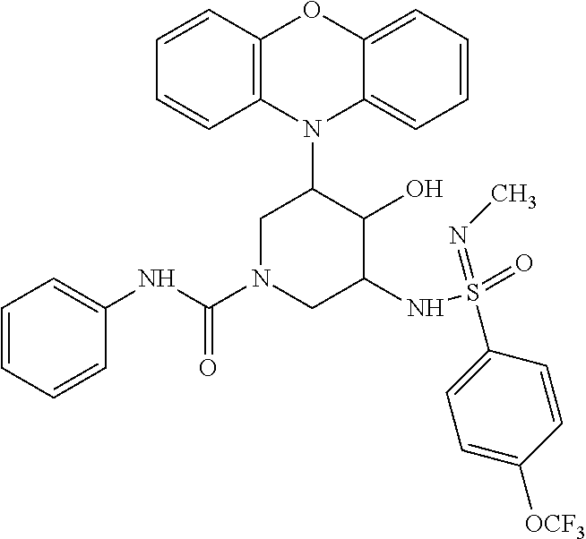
N1(C2CN(C(NC3=CC=CC=C3)=O)CC(NS(=O)(=NC)C3=CC=C([OCF3])C=C3)C2O)C2=C(C=CC=C2)OC2=CC=CC=C12
